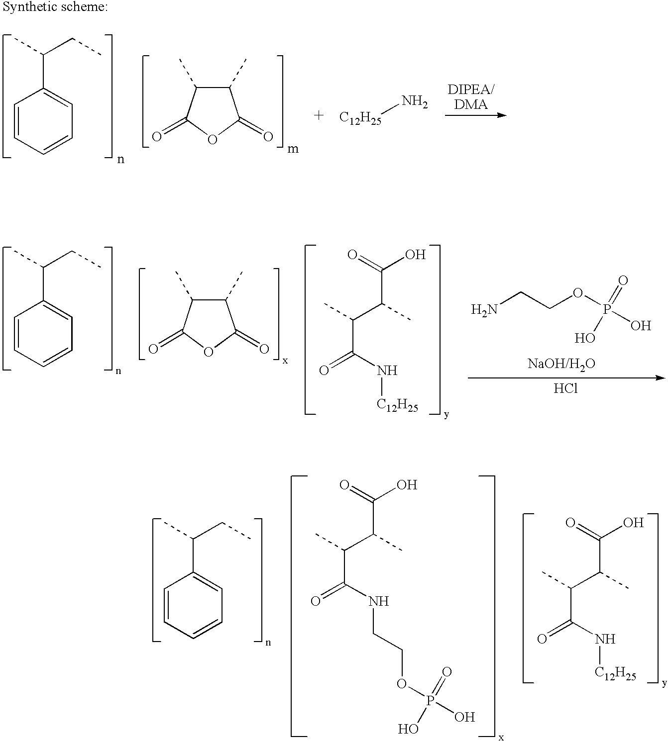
C1=CC=CC=C1C(C)CC.C1(C)C(C)C(=O)OC1=O.[C12H25]N.C1=CC=CC=C1C(C)CC.C(C(C)C(C)C(N[C12H25])=O)(=O)O.C(C(C)C(C)C(NCCOP(O)(=O)O)=O)(=O)O.C1=CC=CC=C1C(C)CC.C1(C)C(C)C(=O)OC1=O.C(C(C)C(C)C(N[C12H25])=O)(=O)O.NCCOP(O)(=O)O.Cl
